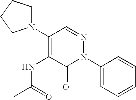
C1(N2CCCC2)=C(NC(C)=O)C(=O)N(C2=CC=CC=C2)N=C1
